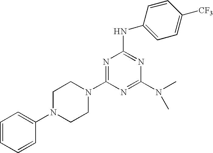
C1=CC=CC(N2CCN(C3=NC(NC4=CC=C([CF3])C=C4)=NC(N(C)C)=N3)CC2)=C1
